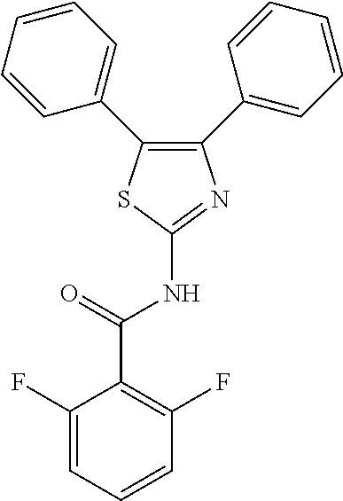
C1(F)=CC=CC(F)=C1C(=O)NC1=NC(C2=CC=CC=C2)=C(C2=CC=CC=C2)S1
